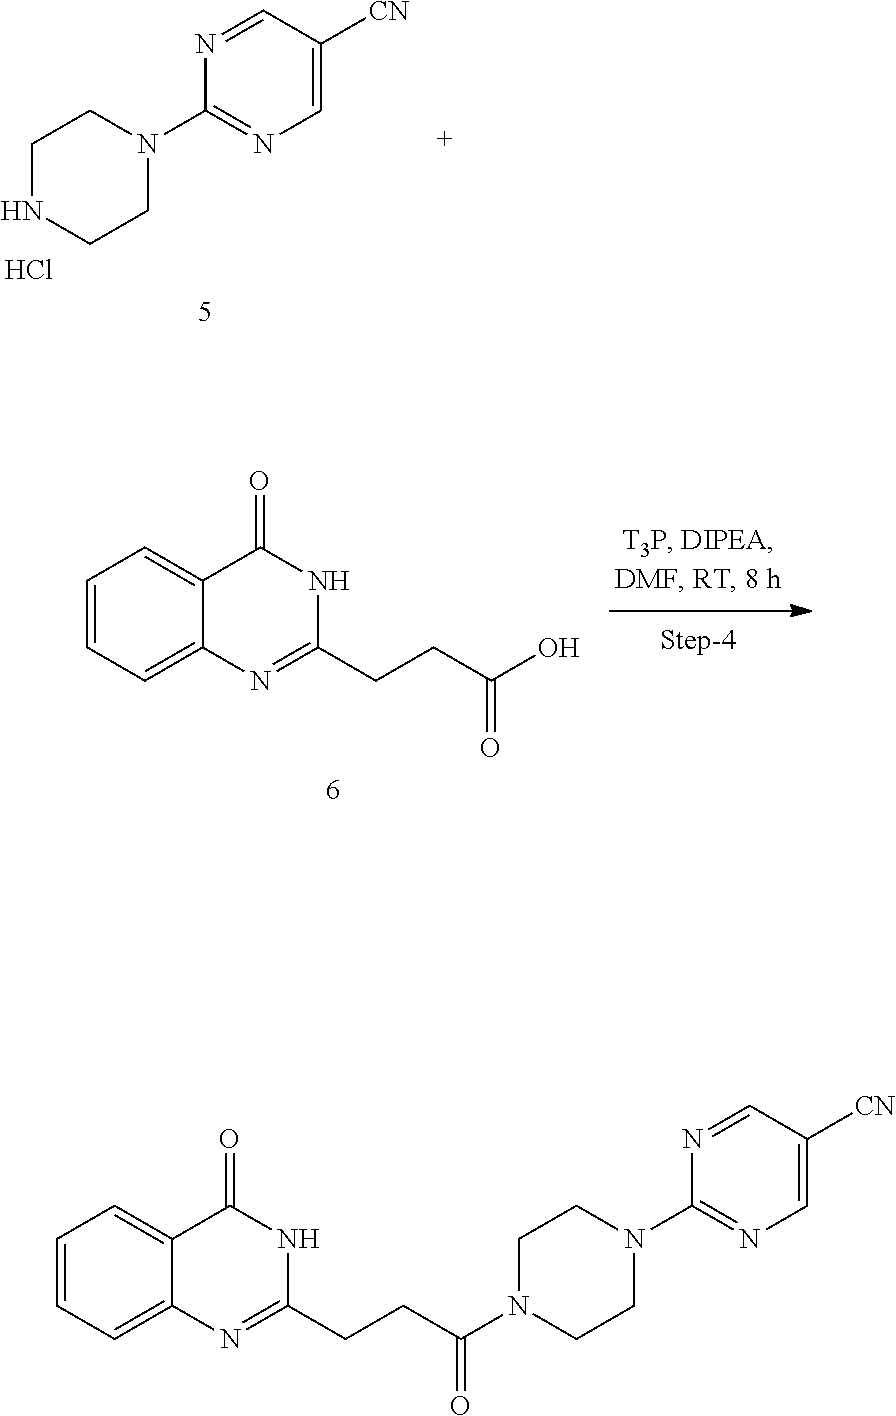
N1=CC([CN])=CN=C1N1CCNCC1.Cl.C1=CC=C2C(=C1)C(=O)NC(CCC(O)=O)=N2.N1=CC([CN])=CN=C1N1CCN(C(CCC2=NC3=CC=CC=C3C(=O)N2)=O)CC1
